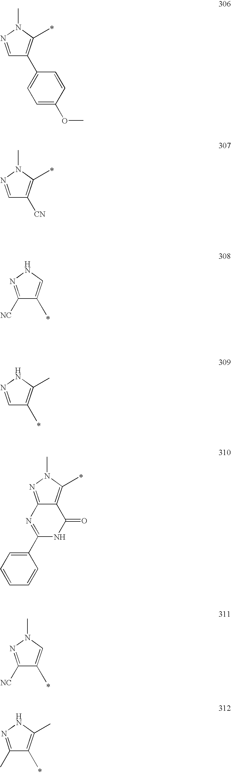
C1=NN(C)C(C)=C1C1=CC=C(OC)C=C1.C1=NN(C)C(C)=C1[CN].C1([NC])=NNC=C1C.C1=NNC(C)=C1C.C12=NN(C)C(C)=C1C(=O)NC(C1=CC=CC=C1)=N2.C1([NC])=NN(C)C=C1C.C1(C)=NNC(C)=C1C
